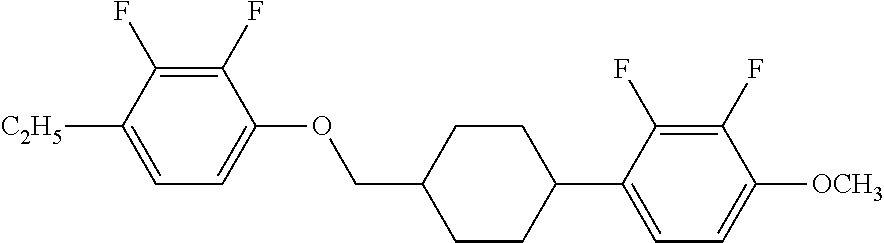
C1(F)=C(F)C([C2H5])=CC=C1OCC1CCC(C2=CC=C([OCH3])C(F)=C2F)CC1
